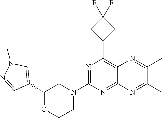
N1=C(N2CC(C3=CN(C)N=C3)OCC2)N=C2C(=C1C1CC(F)(F)C1)N=C(C)C(C)=N2
